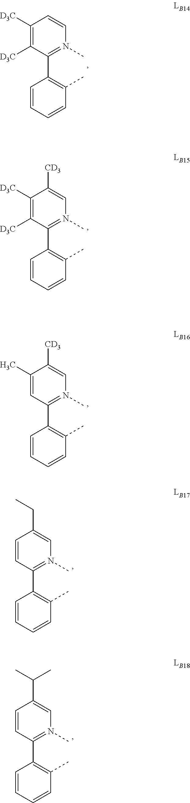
C1=CC=CC(C)=C1C1=N(C)C=C([CD3])C(C)=C1.C1=CC=CC(C)=C1C1=N(C)C=C([CD3])C([D3C])=C1[D3C].C1=CC=CC(C)=C1C1=N(C)C=CC([D3C])=C1[D3C].C1=CC=CC(C)=C1C1=N(C)C=C(CC)C=C1.C1=CC=CC(C)=C1C1=N(C)C=C(C(C)C)C=C1
